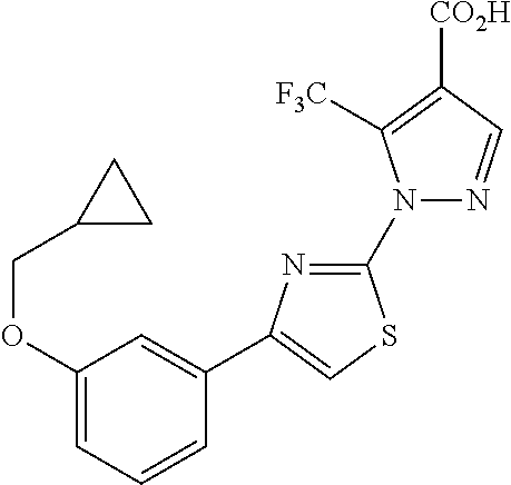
N1(C2=NC(C3=CC(OCC4CC4)=CC=C3)=CS2)N=CC([CO2H])=C1[F3C]
